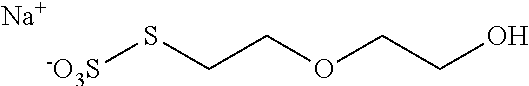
[-O3S]SCCOCCO.[Na]
